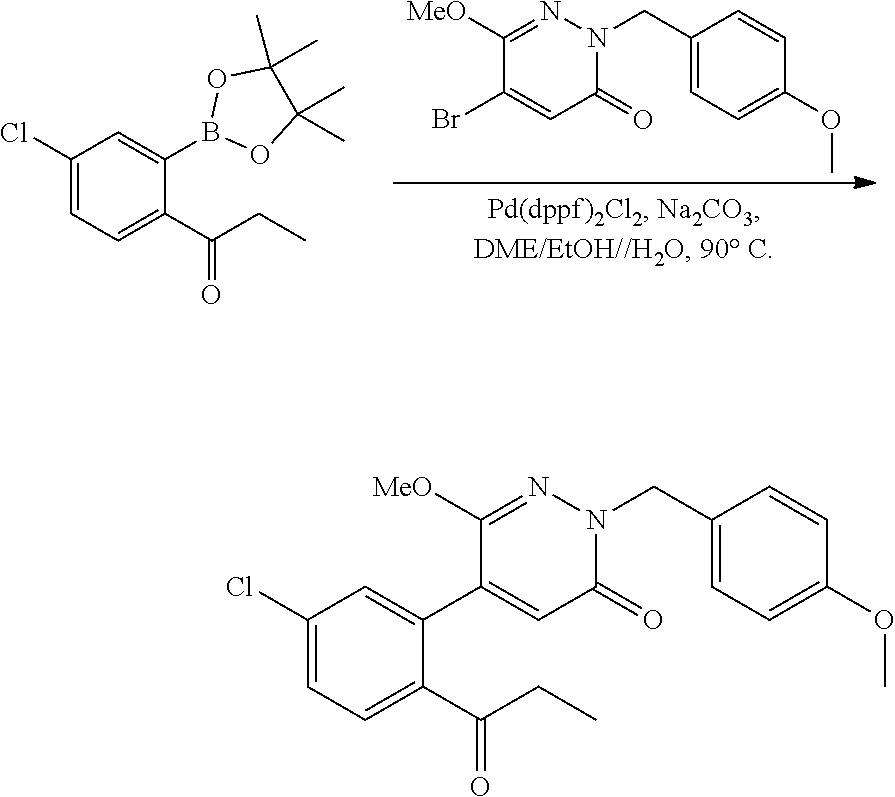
C1(CN2C(=O)C=C(Br)C([MeO])=N2)=CC=C(OC)C=C1.C1(Cl)=CC=C(C(CC)=O)C(B2OC(C)(C)C(C)(C)O2)=C1.C1(Cl)=CC=C(C(CC)=O)C(C2=CC(=O)N(CC3=CC=C(OC)C=C3)N=C2[MeO])=C1
